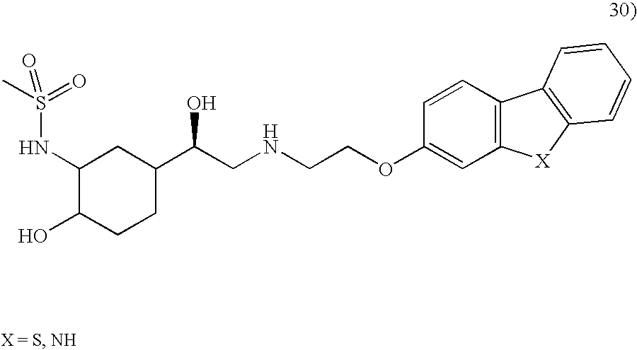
C1(NS(C)(=O)=O)C(O)CCC(C(CNCCOC2=CC3=C(C=C2)C2=C([X]3)C=CC=C2)O)C1
